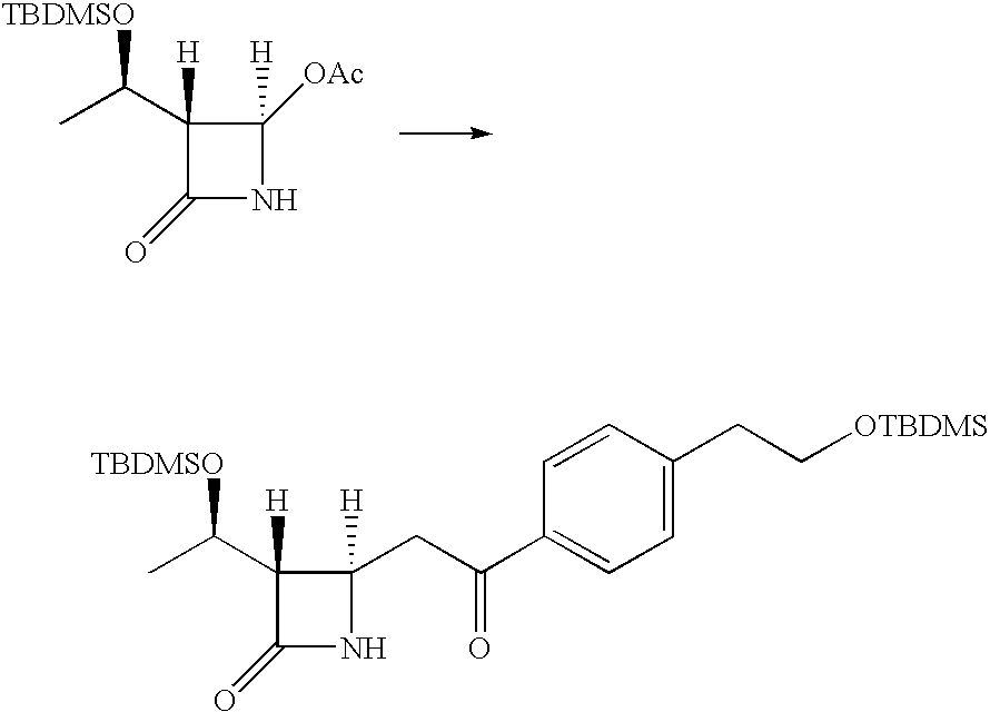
C1([H])(C([TBDMSO])C)C(=O)NC1([H])[OAc].C1([H])(C([TBDMSO])C)C(=O)NC1([H])CC(C1=CC=C(CC[OTBDMS])C=C1)=O
